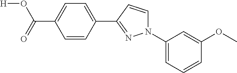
C1=CC(C2=NN(C3=CC=CC(OC)=C3)C=C2)=CC=C1C(=O)O[H]
